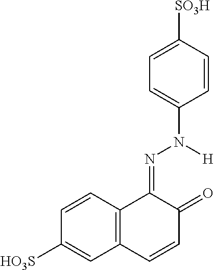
C1=CC2=C(C=C1[HO3S])C=CC(=O)C2=NN(C1=CC=C([SO3H])C=C1)[H]
